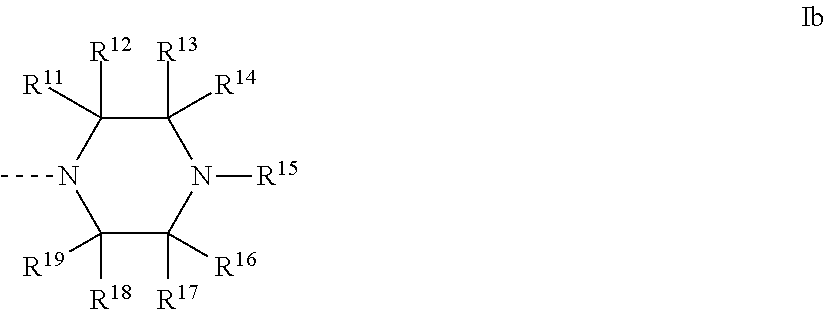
C1([R13])([R14])C([R12])([R11])N(C)C([R18])([R19])C([R17])([R16])N1[R15]
